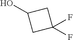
C1(O)CC(F)(F)C1
